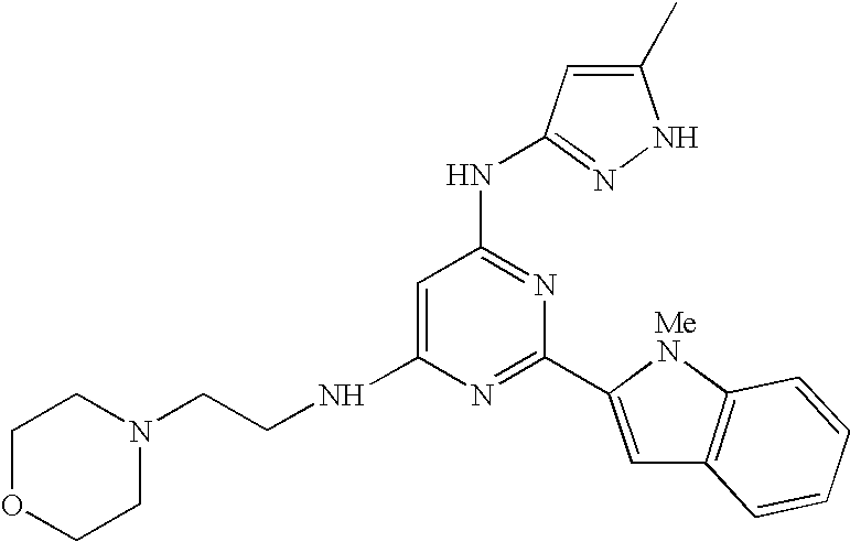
N(C1=CC(NC2=NNC(C)=C2)=NC(C2=CC3=C(N2)C=CC=C3)=N1)CCN1CCOCC1
